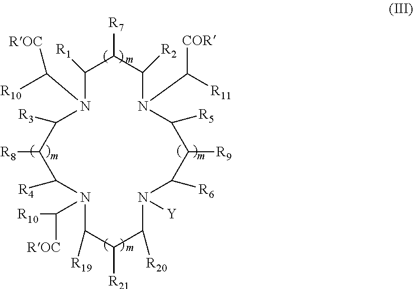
C1([R3])N(C([R10])[ROC])C([R1])C([R7])C([R2])N(C([R11])[COR])C([R5])C([R9])C([R6])N([Y])C([R20])C([R21])C([R19])N(C([ROC])[R10])C([R4])C1[R8]
